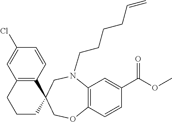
C12=C(C=CC(Cl)=C1)C1(CCC2)COC2=C(N(CCCCC=C)C1)C=C(C(=O)OC)C=C2
